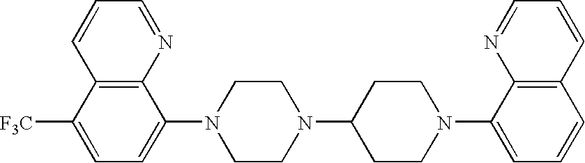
C1=NC2=C(C=C1)C([F3C])=CC=C2N1CCN(C2CCN(C3=CC=CC4=C3N=CC=C4)CC2)CC1
